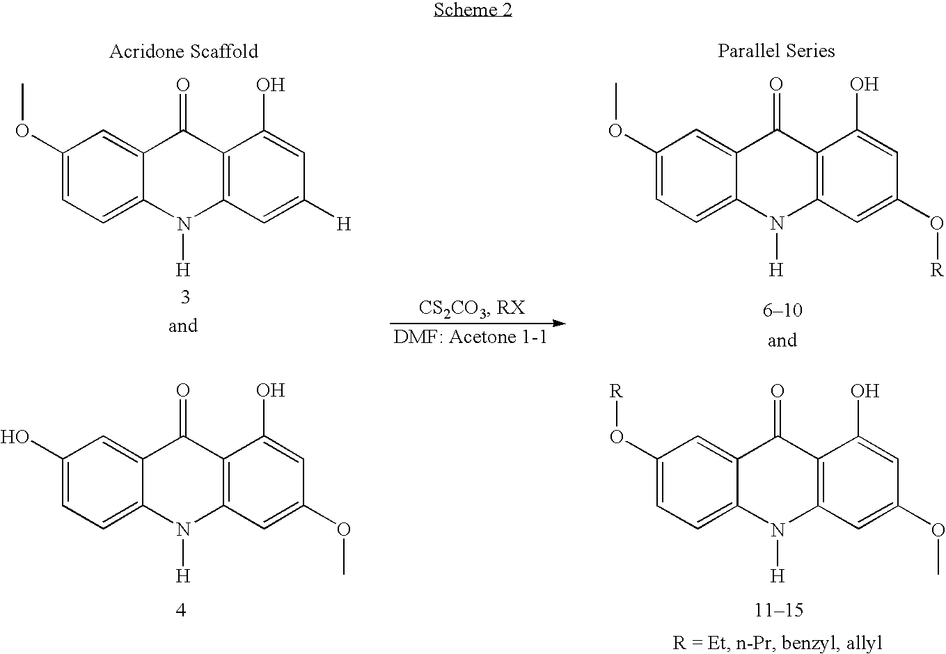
C1(OC)=CC=C2C(=C1)C(=O)C1=C(N2[H])C=C(O[R])C=C1O.C1(OC)=CC=C2C(=C1)C(=O)C1=C(N2[H])C=C([H])C=C1O.C1(O)=CC=C2C(=C1)C(=O)C1=C(N2[H])C=C(OC)C=C1O.C1(O[R])=CC=C2C(=C1)C(=O)C1=C(N2[H])C=C(OC)C=C1O
